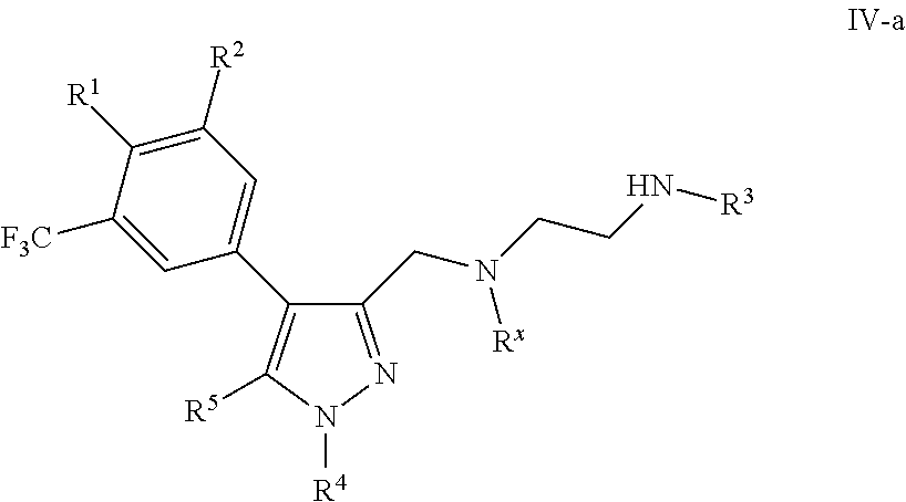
C1(CN(CCN[R3])[Rx])=NN([R4])C([R5])=C1C1=CC([R2])=C([R1])C([F3C])=C1
